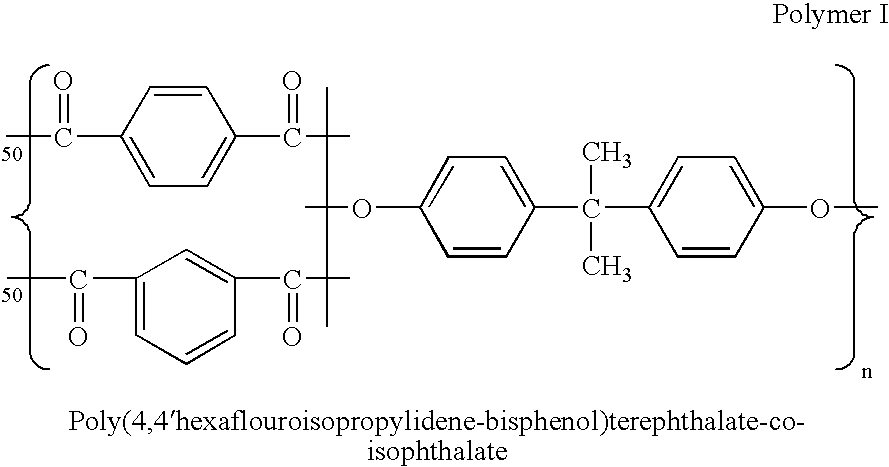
O(C1=CC=C(C(C2=CC=C(OC)C=C2)(C)C)C=C1)C.CC(C1=CC=C(C(C)=O)C=C1)=O.CC(C1=CC=CC(C(C)=O)=C1)=O
